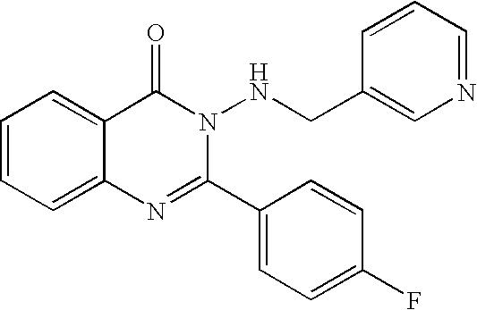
C1=CC=C2C(=C1)C(=O)N(NCC1=CN=CC=C1)C(C1=CC=C(F)C=C1)=N2
